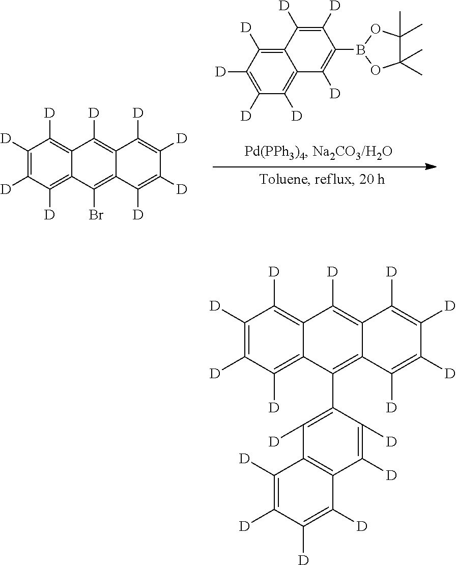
C1([D])=C([D])C([D])=C2C(=C1[D])C([D])=C1C(=C2Br)C([D])=C([D])C([D])=C1[D].C12=C([D])C([D])=C([D])C([D])=C1C([D])=C(B1OC(C)(C)C(C)(C)O1)C([D])=C2[D].C1([D])=C([D])C([D])=C2C(=C1[D])C([D])=C1C(=C2C2=C([D])C3=C(C([D])=C2[D])C([D])=C([D])C([D])=C3[D])C([D])=C([D])C([D])=C1[D]
